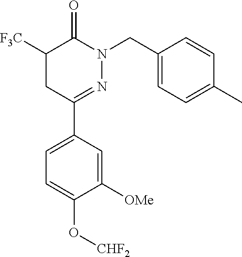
C1([F3C])CC(C2=CC=C(O[CHF2])C([OMe])=C2)=NN(CC2=CC=C(C)C=C2)C1=O
